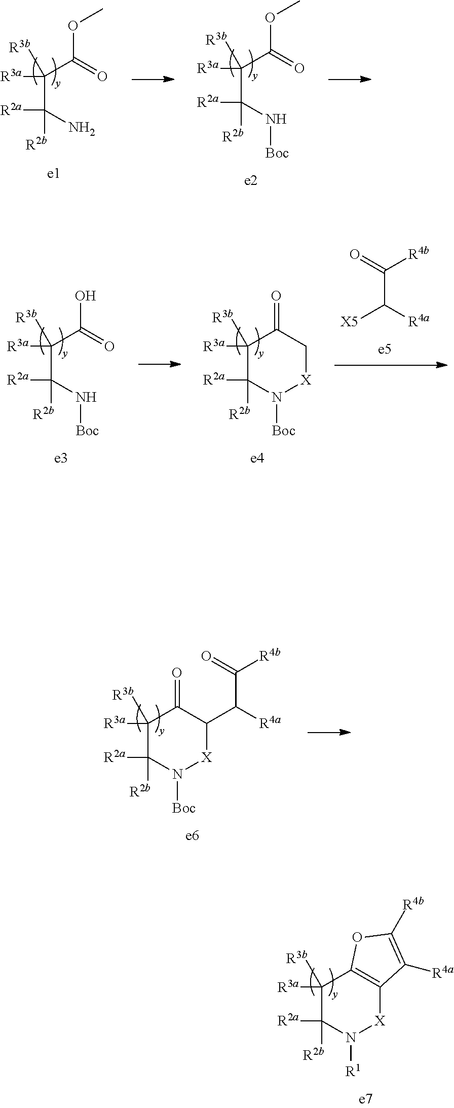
C1([R3a])([R3b])C([R2a])([R2b])N([R1])[X]C2=C1OC([R4b])=C2[R4a].C1([R3a])([R3b])C([R2a])([R2b])N([Boc])[X]C(C(C([R4b])=O)[R4a])C1=O.C1([R3a])([R3b])C([R2a])([R2b])N([Boc])[X]CC1=O.[X5]C(C([R4b])=O)[R4a].C(C(N[Boc])([R2a])[R2b])(C(O)=O)([R3a])[R3b].C(C(N[Boc])([R2a])[R2b])(C(OC)=O)([R3a])[R3b].C(C(N)([R2a])[R2b])(C(OC)=O)([R3a])[R3b]
